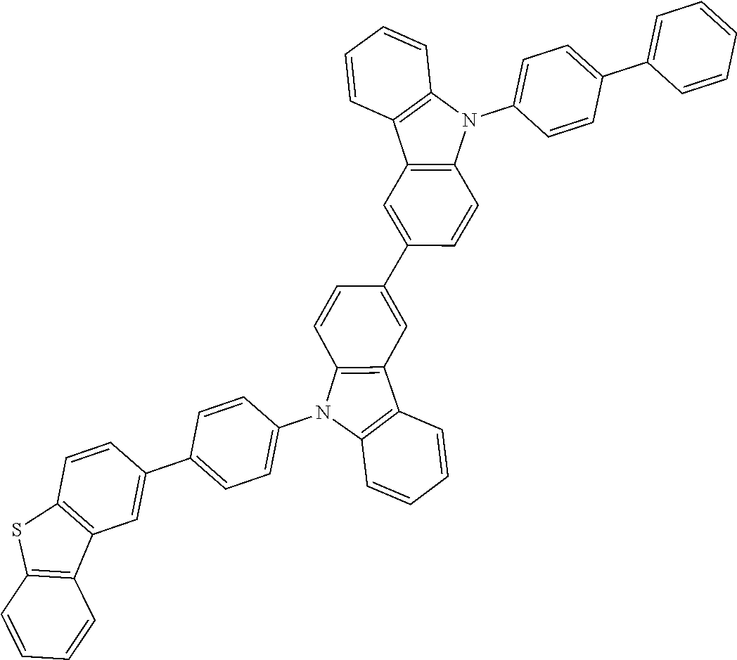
C1=CC(C2=CC3=C(C=C2)SC2=C3C=CC=C2)=CC=C1N1C2=C(C3=C1C=CC(C1=CC4=C(C=C1)N(C1=CC=C(C5=CC=CC=C5)C=C1)C1=C4C=CC=C1)=C3)C=CC=C2
